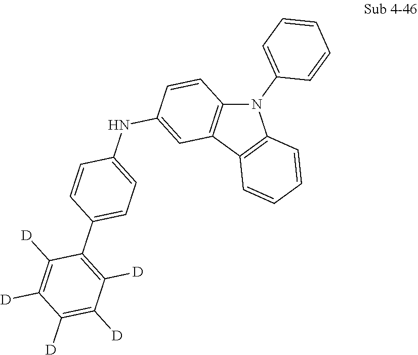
N1(C2=CC=CC=C2)C2=C(C3=C1C=CC=C3)C=C(NC1=CC=C(C3=C([D])C([D])=C([D])C([D])=C3[D])C=C1)C=C2
